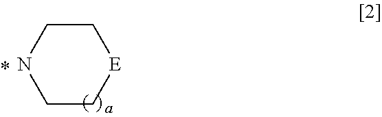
C1C[E]CCN1
